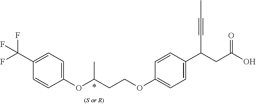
C1(OC(CCOC2=CC=C(C(CC(O)=O)C#CC)C=C2)C)=CC=C(C(F)(F)F)C=C1
